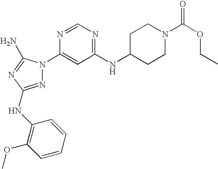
N1=C(NC2=C(OC)C=CC=C2)N=C(N)N1C1=CC(NC2CCN(C(OCC)=O)CC2)=NC=N1
